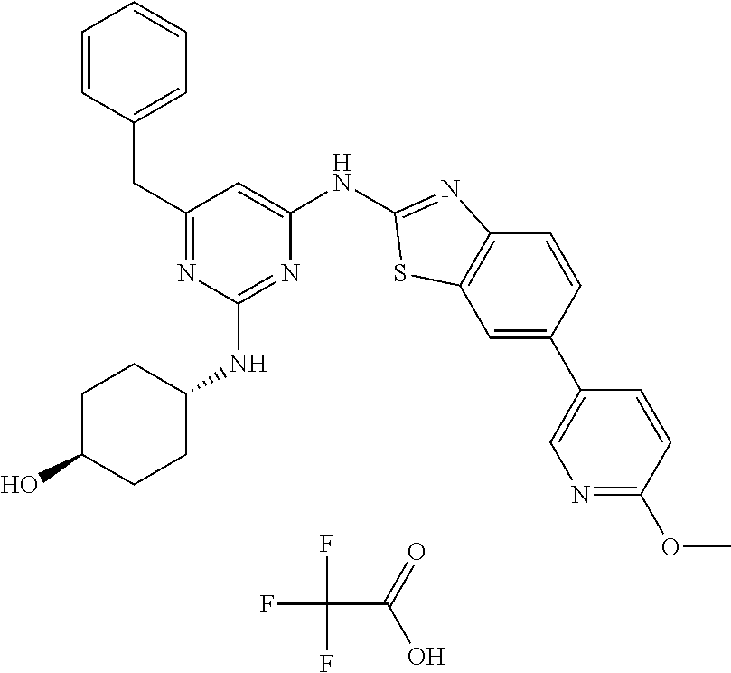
C1=C(C2=CN=C(OC)C=C2)C=CC2=C1SC(NC1=CC(CC3=CC=CC=C3)=NC(NC3CCC(O)CC3)=N1)=N2.FC(F)(F)C(=O)O
